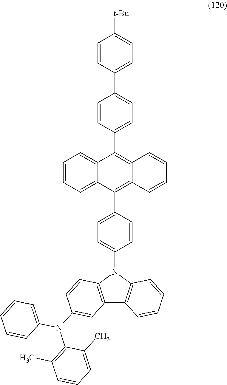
C12=C(C3=CC=C(N4C5=C(C6=C4C=CC=C6)C=C(N(C4=C(C)C=CC=C4C)C4=CC=CC=C4)C=C5)C=C3)C3=CC=CC=C3C(C3=CC=C(C4=CC=C([t-Bu])C=C4)C=C3)=C1C=CC=C2
